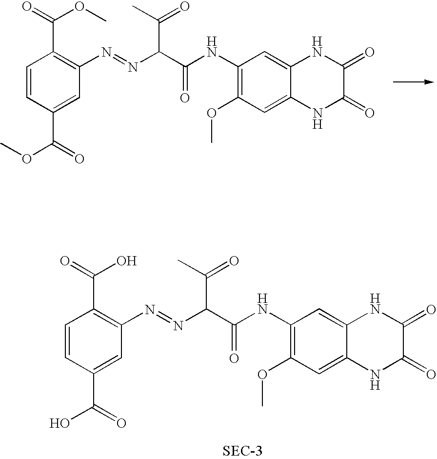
C1=CC(C(OC)=O)=CC(N=NC(C(NC2=C(OC)C=C3C(=C2)NC(=O)C(=O)N3)=O)C(=O)C)=C1C(=O)OC.C1=CC(C(O)=O)=CC(N=NC(C(NC2=C(OC)C=C3C(=C2)NC(=O)C(=O)N3)=O)C(=O)C)=C1C(=O)O
